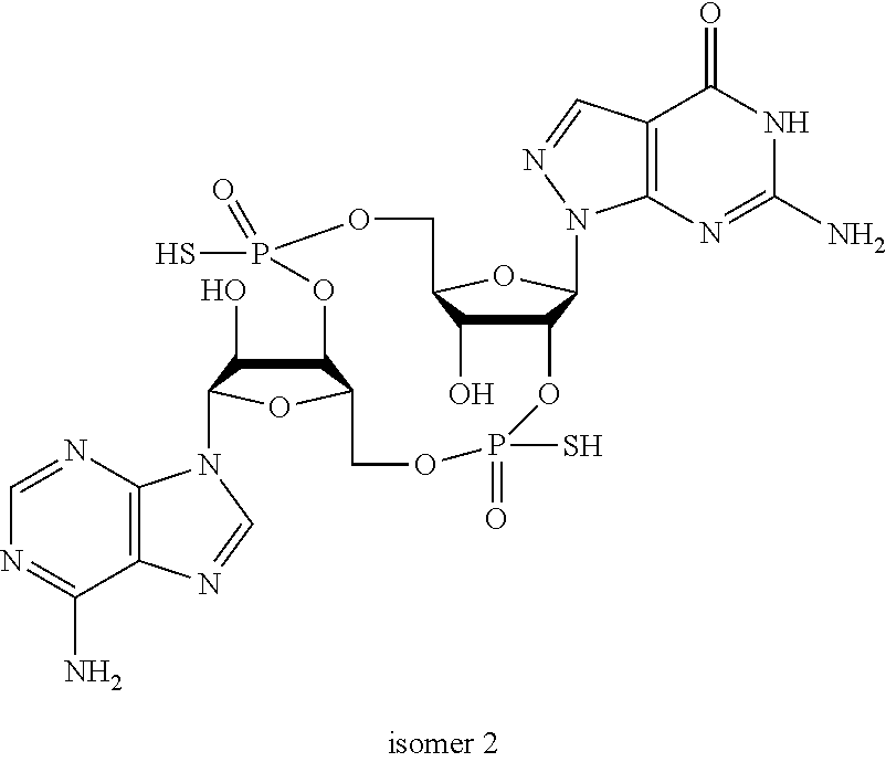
C12C(O)C(OC1N1C3=C(C(=O)NC(N)=N3)C=N1)COP(S)(=O)OC1C(O)C(N3C4=C(C(N)=NC=N4)N=C3)OC1COP(=O)(S)O2
